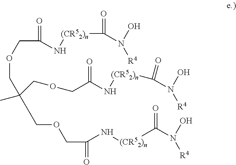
C(C(=O)N[(CR52)n]C(=O)N(O)[R4])OCC(C)(COCC(=O)N[(CR52)n]C(=O)N(O)[R4])COCC(=O)N[(CR52)n]C(N(O)[R4])=O
